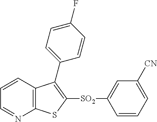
C1=CC2=C(N=C1)SC([SO2]C1=CC([CN])=CC=C1)=C2C1=CC=C(F)C=C1
